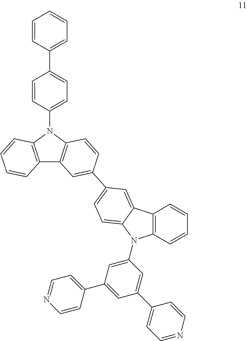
C12=C(N(C3=CC=C(C4=CC=CC=C4)C=C3)C3=C1C=C(C1=CC=C4C(=C1)C1=C(N4C4=CC(C5=CC=NC=C5)=CC(C5=CC=NC=C5)=C4)C=CC=C1)C=C3)C=CC=C2
